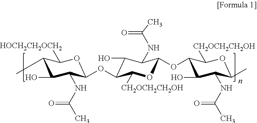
C1(C)C(O)C(NC(C)=O)C(OC2C(O)C(NC(C)=O)C(OC3C(O)C(NC(C)=O)C(C)OC3[CH2OCH2CH2OH])OC2[CH2OCH2CH2OH])OC1[HOCH2CH2OCH2]
